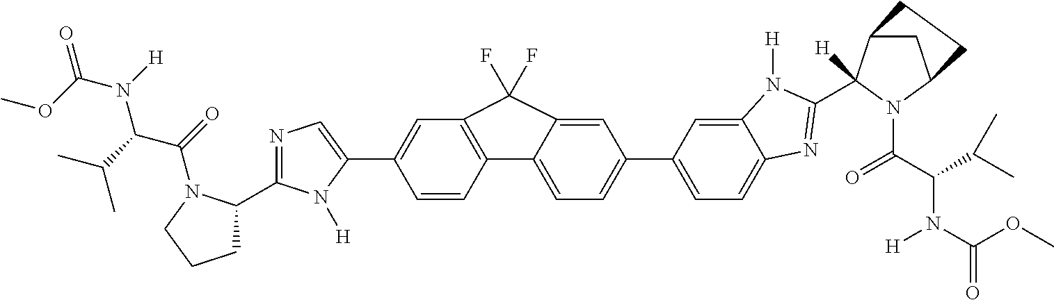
COC(=O)N(C(C(=O)N1C(C2=NC=C(C3=CC4=C(C=C3)C3=CC=C(C5=CC=C6C(=C5)N([H])C(C5([H])C7CC(N5C(=O)C(N([H])C(=O)OC)C(C)C)CC7)=N6)C=C3C4(F)F)N2[H])CCC1)C(C)C)[H]
